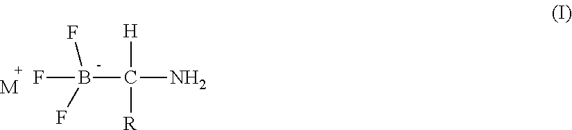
FB(C(N)([R])[H])(F)F.[M]
